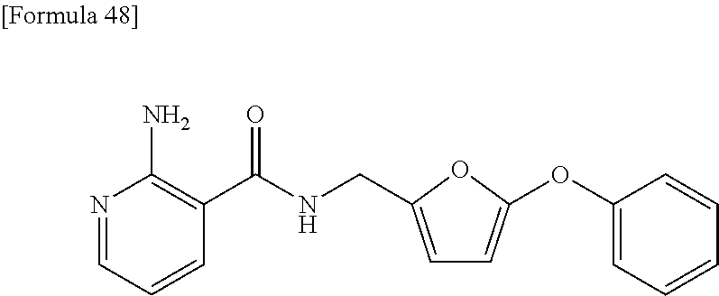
N1=CC=CC(C(NCC2=CC=C(OC3=CC=CC=C3)O2)=O)=C1N
